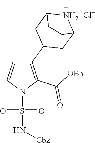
C1(C2CC3NC(C2)CC3)=C(C([OBn])=O)N(S(=O)(=O)N[Cbz])C=C1.[Cl-]
